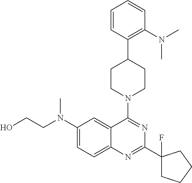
C1(N(CCO)C)=CC=C2C(=C1)C(N1CCC(C3=C(N(C)C)C=CC=C3)CC1)=NC(C1(F)CCCC1)=N2
